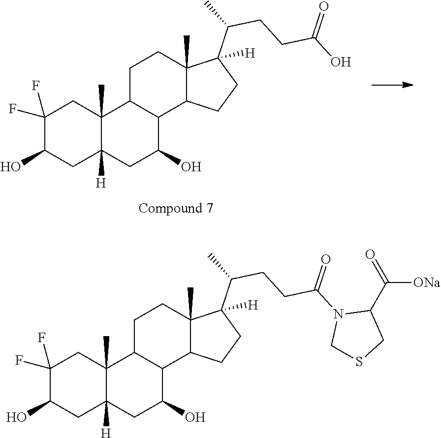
C1(F)(F)C(O)CC2([H])C(C)(C1)C1C(C(O)C2)C2C(C)(CC1)C(C(C)CCC(O)=O)([H])CC2.C1(F)(F)C(O)CC2([H])C(C)(C1)C1C(C(O)C2)C2C(C)(CC1)C(C(C)CCC(N1CSCC1C(=O)[ONa])=O)([H])CC2
